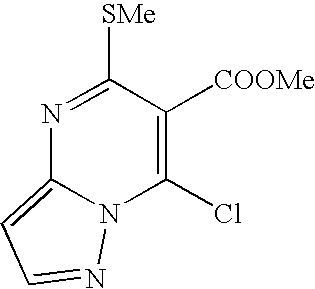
N1=C([SMe])C([COOMe])=C(Cl)N2C1=CC=N2
